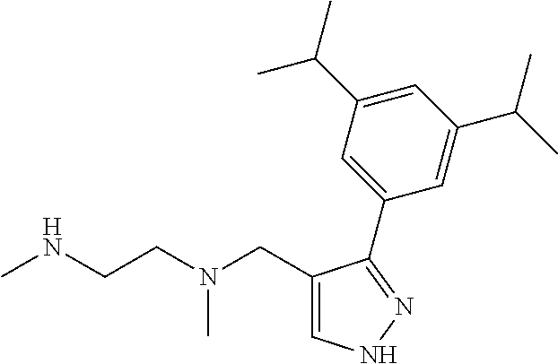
C1=C(CN(CCNC)C)C(C2=CC(C(C)C)=CC(C(C)C)=C2)=NN1
